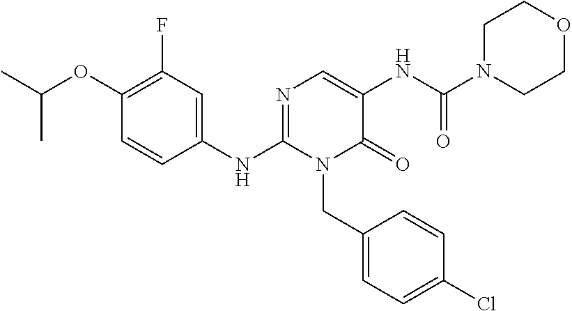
C1(OC(C)C)=C(F)C=C(NC2=NC=C(NC(N3CCOCC3)=O)C(=O)N2CC2=CC=C(Cl)C=C2)C=C1
